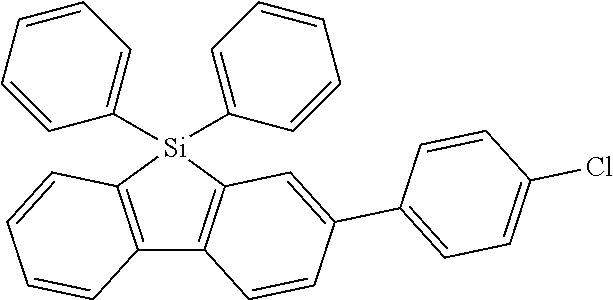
C12=C([Si](C3=CC=CC=C3)(C3=CC=CC=C3)C3=C1C=CC(C1=CC=C(Cl)C=C1)=C3)C=CC=C2
